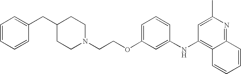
C1N(CCOC2=CC=CC(NC3=C4C(=NC(C)=C3)C=CC=C4)=C2)CCC(CC2=CC=CC=C2)C1
